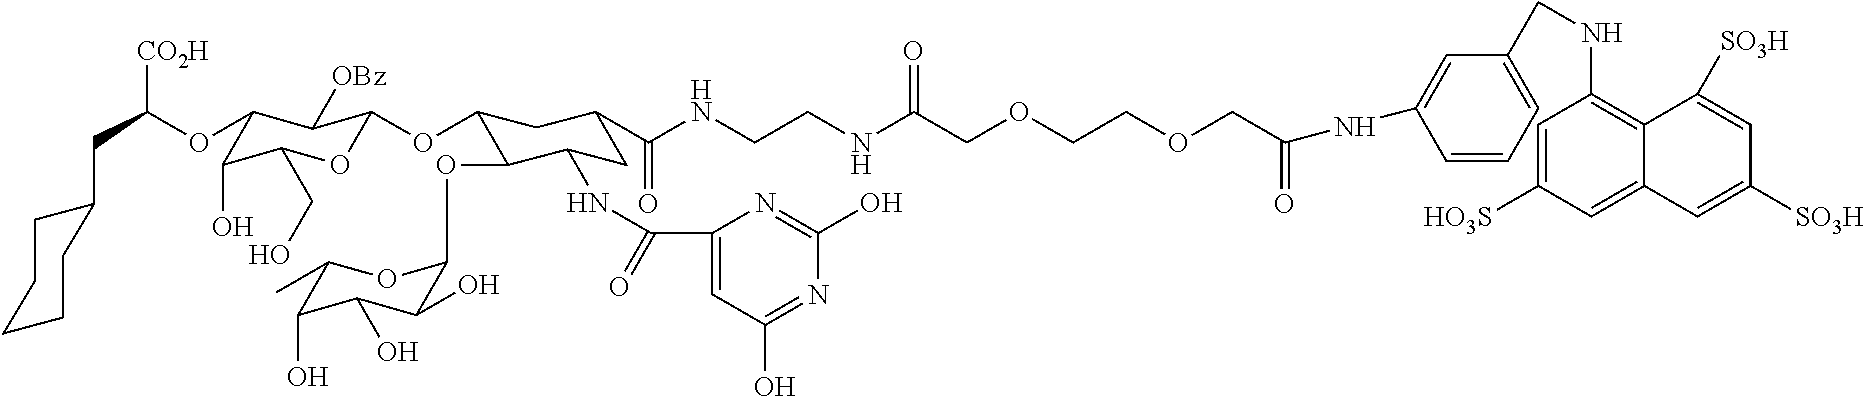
C1CCC(CC([CO2H])OC2C(O)C(CO)OC(OC3C(OC4C(O)C(O)C(O)C(C)O4)C(NC(C4=CC(O)=NC(O)=N4)=O)CC(C(NCCNC(COCCOCC(=O)NC4=CC(CNC5=C6C(=CC([HO3S])=C5)C=C([SO3H])C=C6[SO3H])=CC=C4)=O)=O)C3)C2[OBz])CC1
